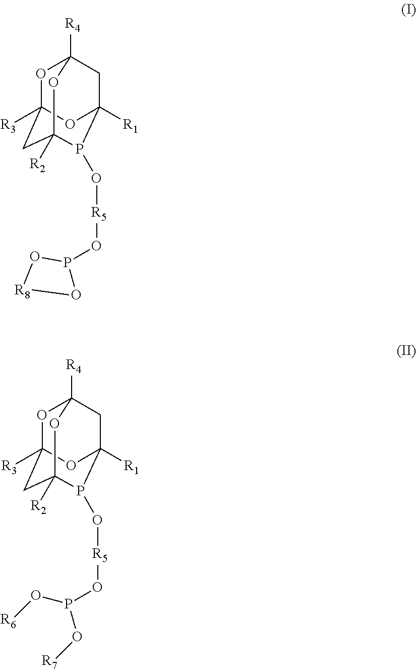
O1C2([R3])CC3([R2])P(O[R5]OP4O[R8]O4)C([R1])(CC1([R4])O3)O2.O1C2([R3])CC3([R2])P(O[R5]OP(O[R6])O[R7])C([R1])(CC1([R4])O3)O2
